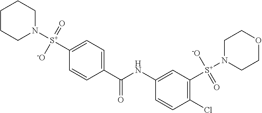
C1CCN([S+](C2=CC=C(C(NC3=CC([S+](N4CCOCC4)([-O])=O)=C(Cl)C=C3)=O)C=C2)(=O)[-O])CC1
